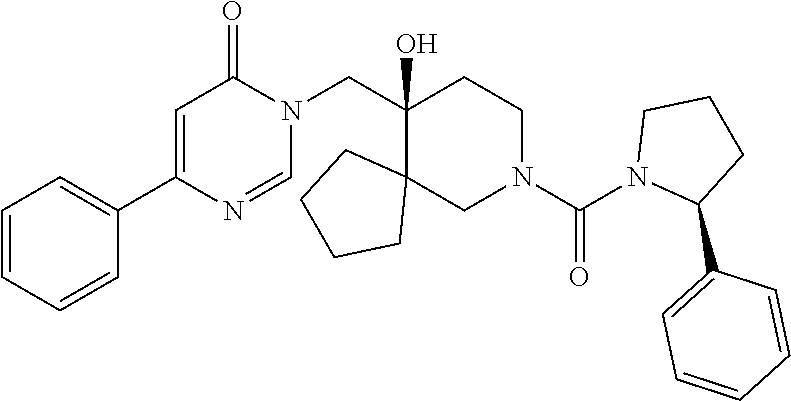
C1=C(C2=CC=CC=C2)N=CN(CC2(O)CCN(C(N3C(C4=CC=CC=C4)CCC3)=O)CC23CCCC3)C1=O
